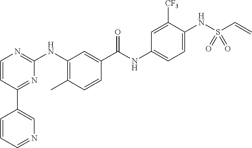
C1(C2=CN=CC=C2)=NC(NC2=C(C)C=CC(C(NC3=CC=C(NS(C=C)(=O)=O)C([CF3])=C3)=O)=C2)=NC=C1
